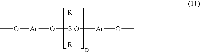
O([SiO]([R])([R])[Ar]OC)[Ar]OC.[D]
